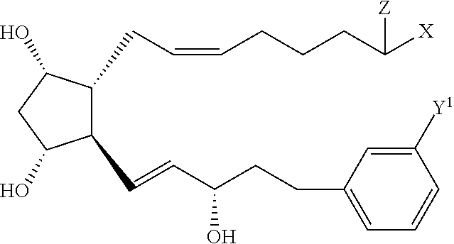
C1(C=CC(CCC2=CC=CC([Y1])=C2)O)C(CC=CCCCC([X])[Z])C(O)CC1O
